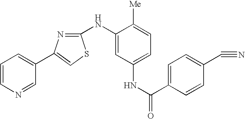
C1=CN=CC(C2=CSC(NC3=CC(NC(C4=CC=C(C#N)C=C4)=O)=CC=C3[Me])=N2)=C1
